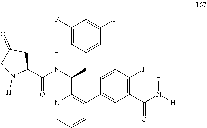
C1(F)=CC(CC(C2=C(C3=CC(C(N([H])[H])=O)=C(F)C=C3)C=CC=N2)N(C(C2CC(=O)CN2[H])=O)[H])=CC(F)=C1
